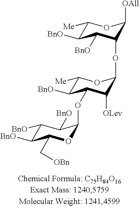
C1([BnO])C([BnO])C(C[OBn])OC(OC2C([BnO])C([Me])OC(OC3C([BnO])C([BnO])C([Me])OC3[OAll])C2[OLev])C1[BnO]
